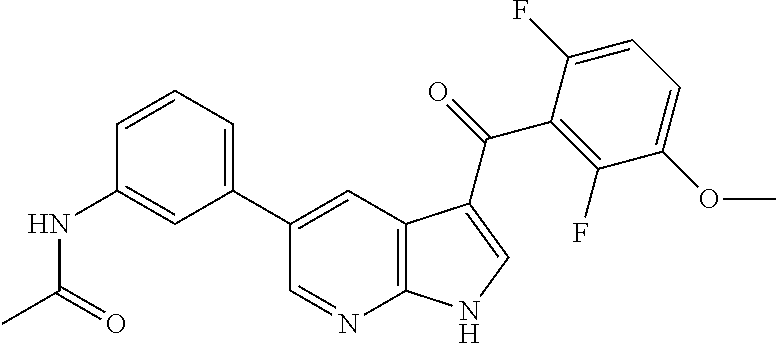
C12=C(C=C(C3=CC=CC(NC(=O)C)=C3)C=N1)C(C(=O)C1=C(F)C(OC)=CC=C1F)=CN2
